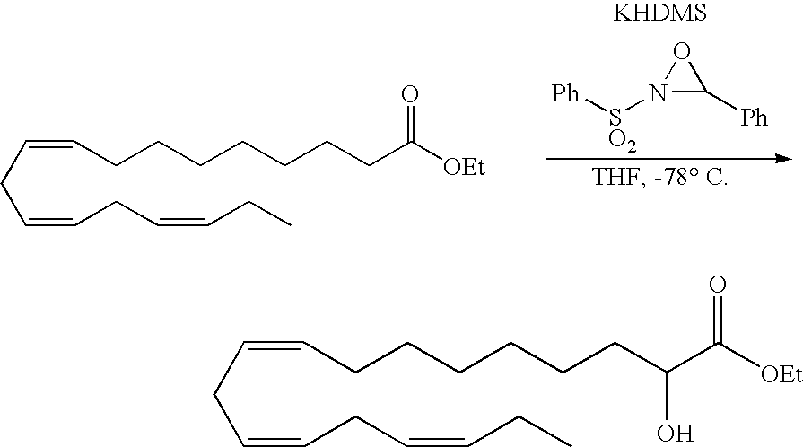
C(=CCC=CCC)CC=CCCCCCCCC([OEt])=O.N1([SO2][Ph])C([Ph])O1.C(=CCC=CCC)CC=CCCCCCCC(C([OEt])=O)O
